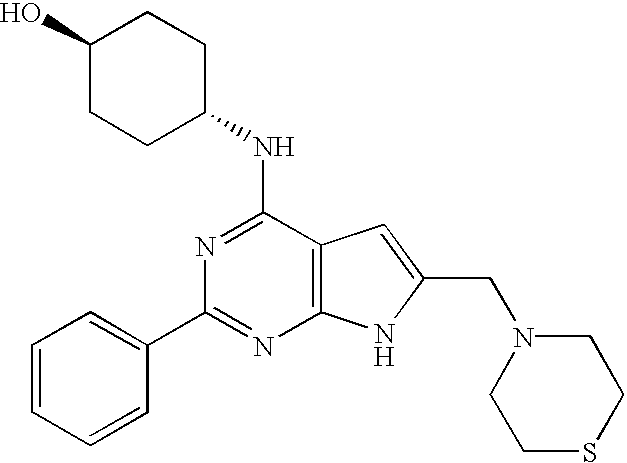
C1=CC=CC(C2=NC3=C(C(NC4CCC(O)CC4)=N2)C=C(CN2CCSCC2)N3)=C1
